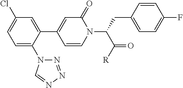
C1=C(N2N=NN=C2)C(C2=CC(=O)N(C(CC3=CC=C(F)C=C3)C([R])=O)C=C2)=CC(Cl)=C1
